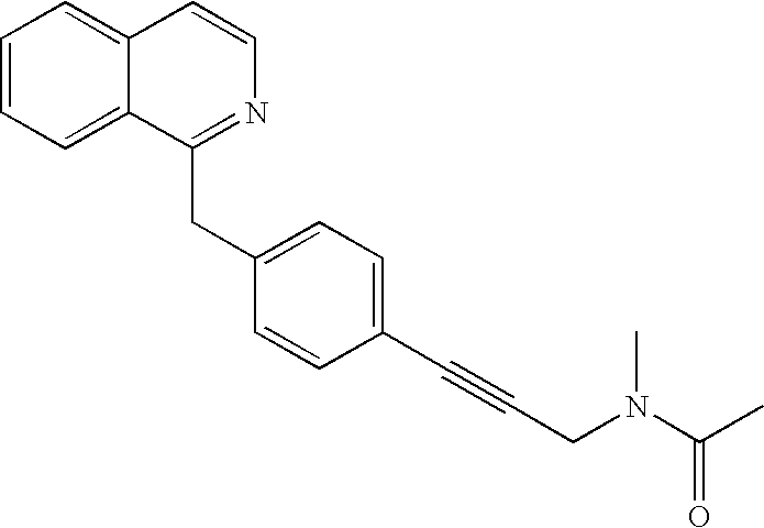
C1=CC=C2C(=C1)C=CN=C2CC1=CC=C(C#CCN(C(C)=O)C)C=C1
